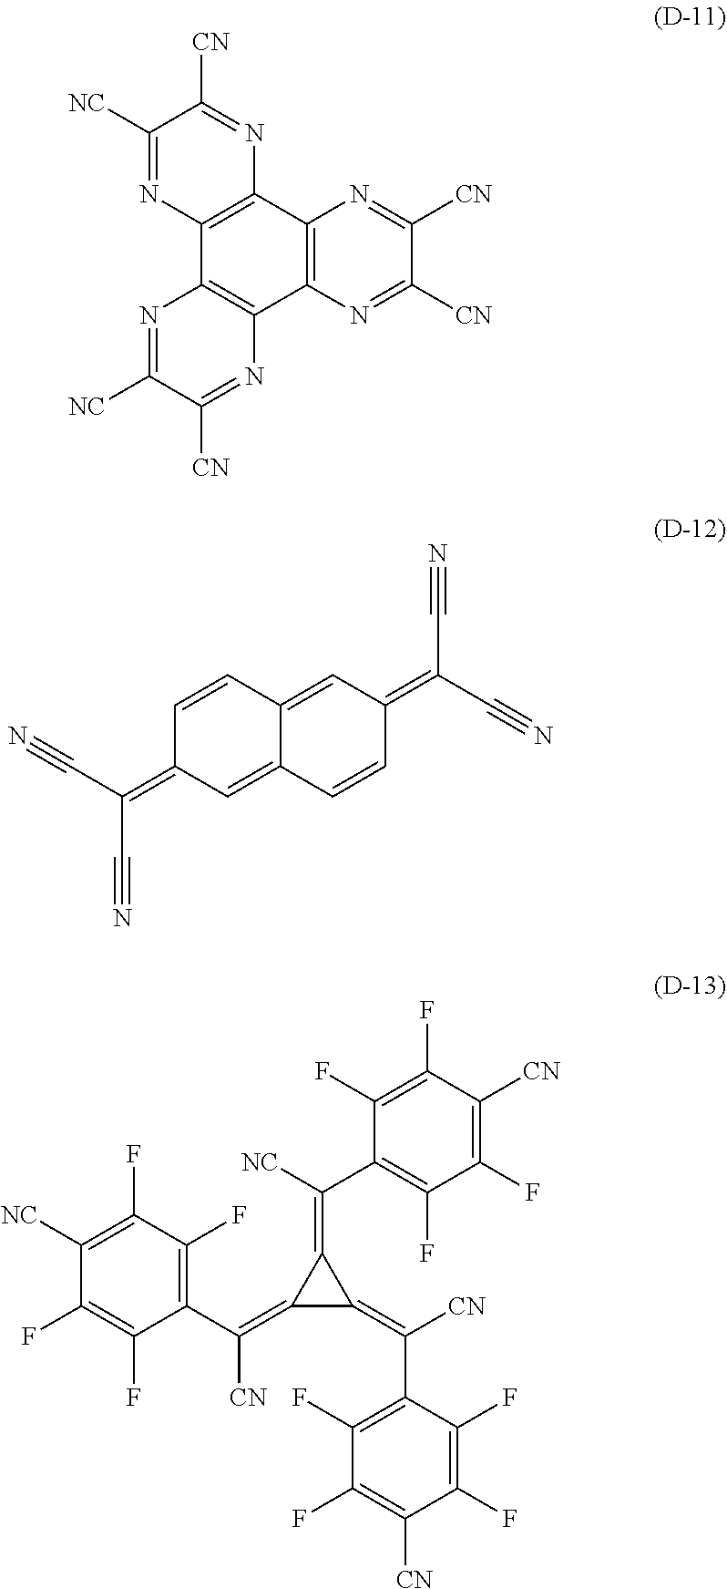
C1([NC])=NC2=C(N=C1[CN])C1=C(C3=C2N=C([NC])C([CN])=N3)N=C([CN])C([CN])=N1.C1=CC2=CC(=C(C#N)C#N)C=CC2=CC1=C(C#N)C#N.C1(F)=C(F)C([CN])=C(F)C(F)=C1C([NC])=C1C(=C(C2=C(F)C(F)=C([NC])C(F)=C2F)[CN])C1=C(C1=C(F)C(F)=C([CN])C(F)=C1F)[CN]
